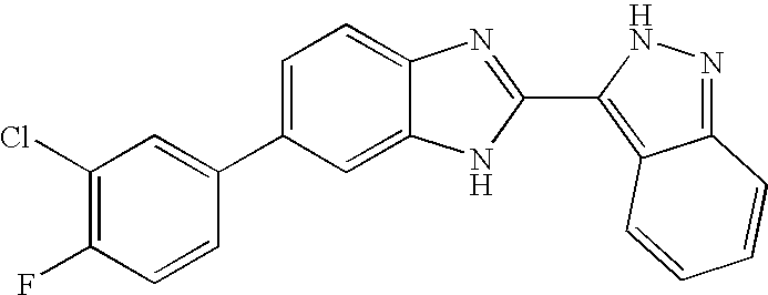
C1=C(C2=CC(Cl)=C(F)C=C2)C=C2C(=C1)N=C(C1=C3C(=NN1)C=CC=C3)N2
